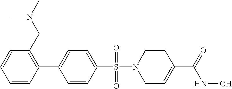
C1=CC(S(=O)(=O)N2CC=C(C(=O)NO)CC2)=CC=C1C1=C(CN(C)C)C=CC=C1
